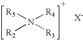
[X-].[R5]N([R4])([R2])[R3]
